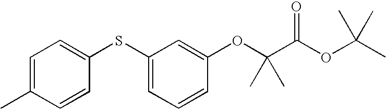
C1=C(C)C=CC(SC2=CC=CC(OC(C(OC(C)(C)C)=O)(C)C)=C2)=C1
